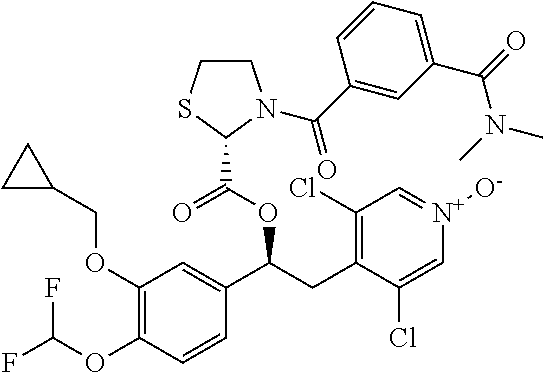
C1(OCC2CC2)=C(OC(F)F)C=CC(C(OC(C2N(C(C3=CC(C(=O)N(C)C)=CC=C3)=O)CCS2)=O)CC2=C(Cl)C=[N+]([O-])C=C2Cl)=C1
